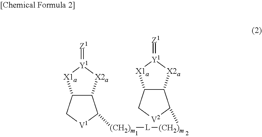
C12C(C[V1]C1[(CH2)m][L][(CH2)m]C1C3C(C[V2]1)[X1a][Y1](=[Z1])[X2a]3)[X1a][Y1](=[Z1])[X2a]2
